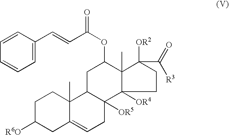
C1C([R6O])CC2=CCC3([OR5])C(C2(C)C1)CC(OC(C=CC1=CC=CC=C1)=O)C1(C)C3([OR4])CCC1([OR2])C(=O)[R3]
